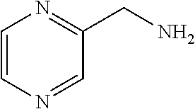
C1=CN=CC(CN)=N1
